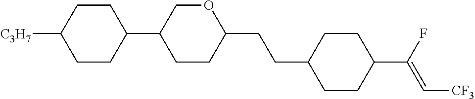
C1CC(C2CCC(CCC3CCC(C(F)=C[CF3])CC3)OC2)CCC1[C3H7]
